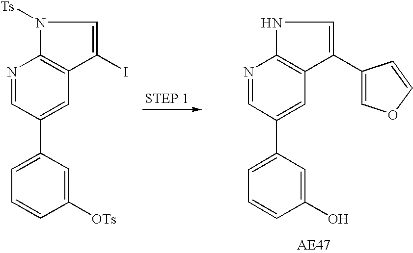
N1([Ts])C2=C(C(I)=C1)C=C(C1=CC=CC([OTs])=C1)C=N2.N1C2=C(C(C3=COC=C3)=C1)C=C(C1=CC=CC(O)=C1)C=N2
